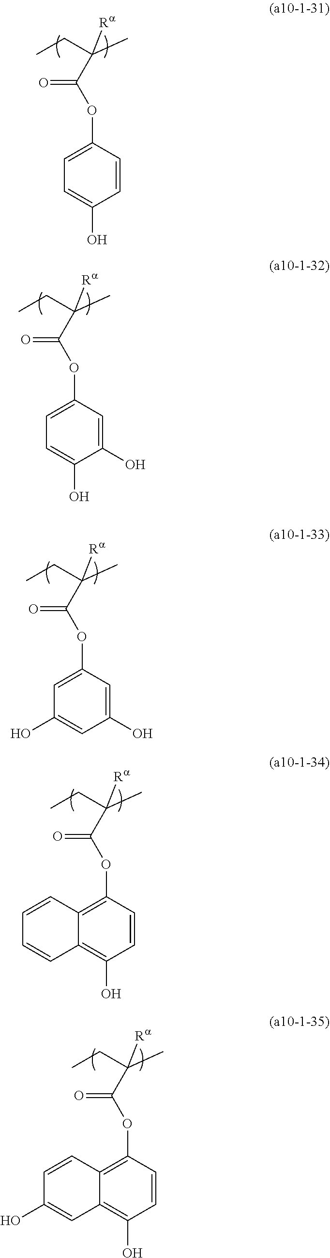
C(C(CC)(C)[Ra])(OC1=CC=C(O)C=C1)=O.C(C(CC)(C)[Ra])(OC1=CC=C(O)C(O)=C1)=O.C(C(CC)(C)[Ra])(OC1=CC(O)=CC(O)=C1)=O.C(C(CC)(C)[Ra])(OC1=C2C(=C(O)C=C1)C=CC=C2)=O.C(C(CC)(C)[Ra])(OC1=C2C(=C(O)C=C1)C=C(O)C=C2)=O
